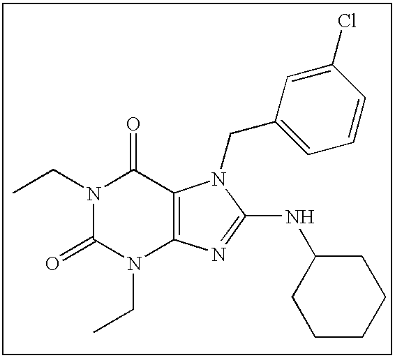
N1(CC)C(=O)N(CC)C2=C(C1=O)N(CC1=CC=CC(Cl)=C1)C(NC1CCCCC1)=N2
